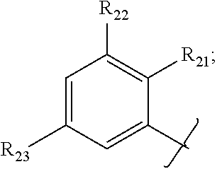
C1=C([R23])C=C(C)C([R21])=C1[R22]
